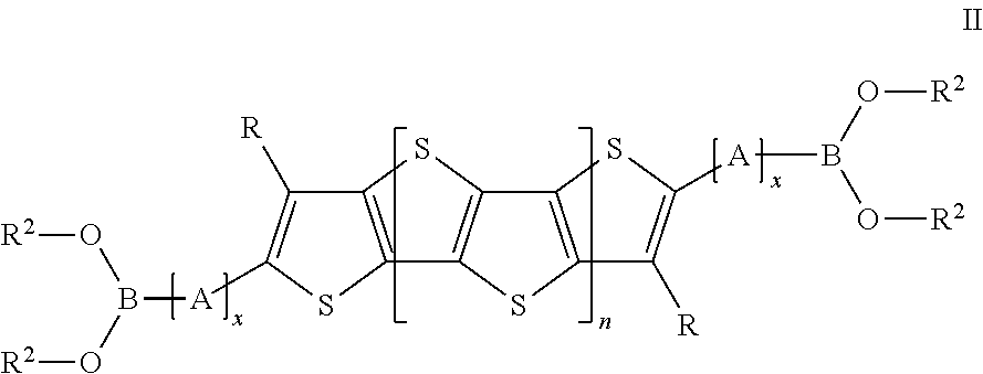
C12=C(SC3=C1SC1=C3SC([A]B(O[R2])O[R2])=C1[R])C([R])=C([A]B(O[R2])O[R2])S2
